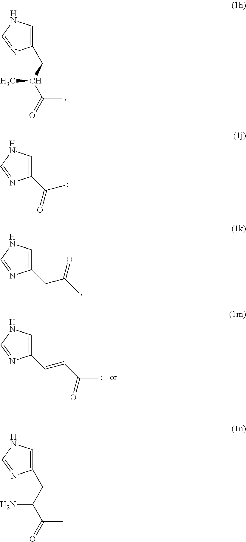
C1(CC(C(=O)C)C)=CNC=N1.C1(C(=O)C)=CNC=N1.C1(CC(C)=O)=CNC=N1.C1(C=CC(=O)C)=CNC=N1.C1(CC(C(C)=O)N)=CNC=N1
